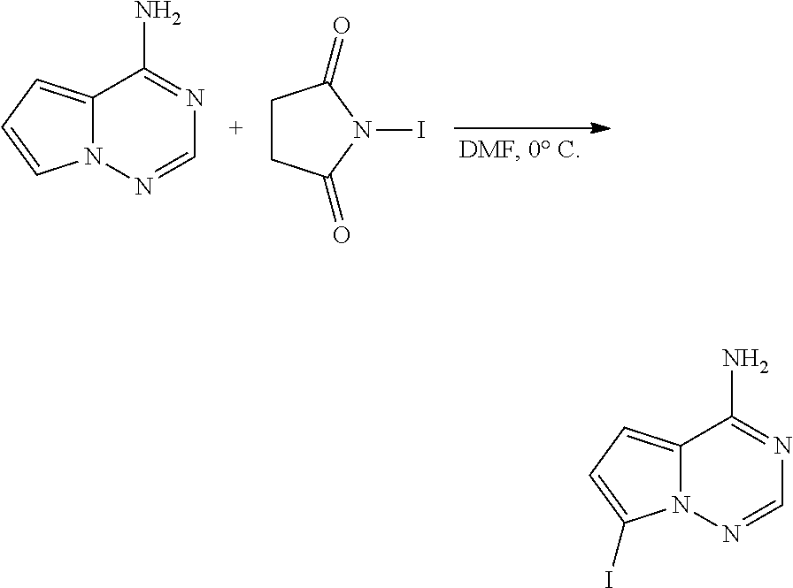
C12=CC=CN1N=CN=C2N.C1CC(=O)N(I)C1=O.C12=CC=C(I)N1N=CN=C2N
